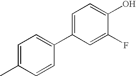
C1=C(C)C=CC(C2=CC=C(O)C(F)=C2)=C1
